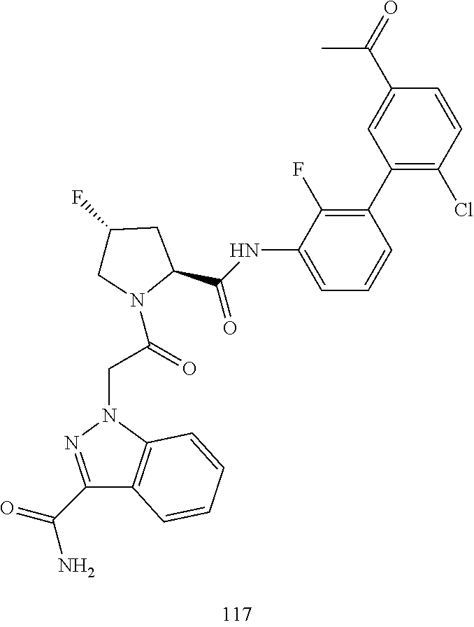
C1(C2=C(F)C(NC(=O)C3N(C(CN4C5=C(C(C(N)=O)=N4)C=CC=C5)=O)CC(F)C3)=CC=C2)=C(Cl)C=CC(C(=O)C)=C1
